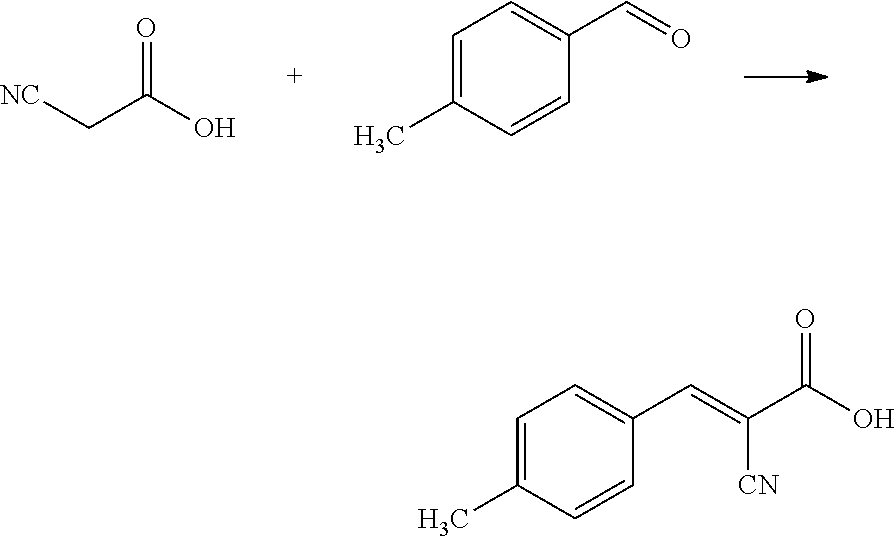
[NC]CC(O)=O.C1=C(C)C=CC(C=O)=C1.C1=C(C)C=CC(C=C(C(O)=O)[CN])=C1
